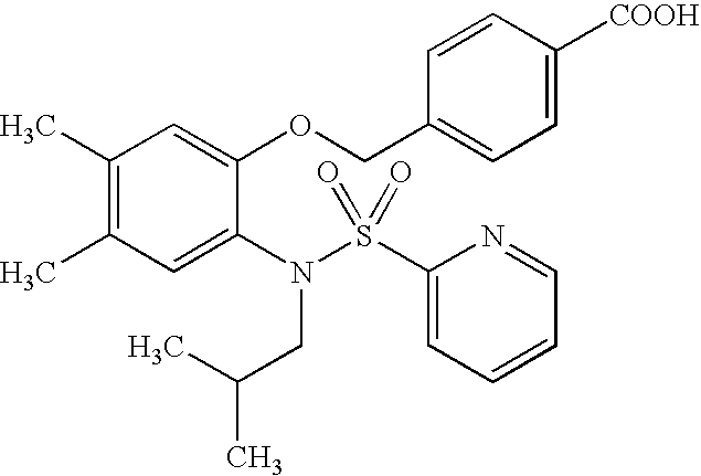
C1(C)=C(C)C=C(N(S(C2=CC=CC=N2)(=O)=O)CC(C)C)C(OCC2=CC=C([COOH])C=C2)=C1
